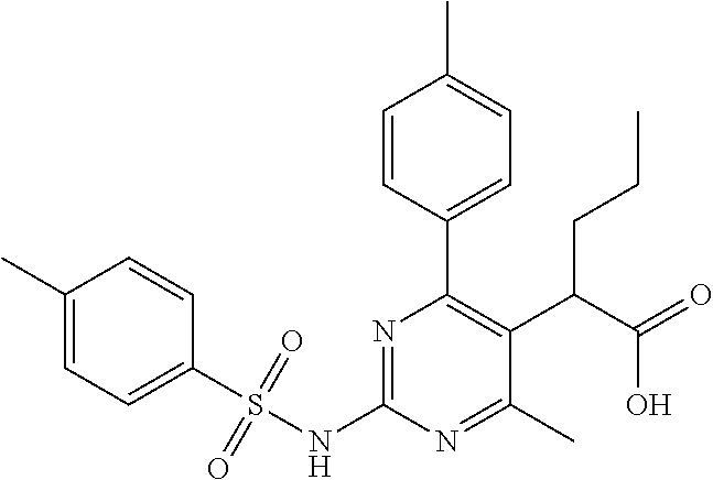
N(C1=NC(C2=CC=C(C)C=C2)=C(C(C(=O)O)CCC)C(C)=N1)S(=O)(=O)C1=CC=C(C)C=C1
